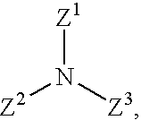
[Z1]N([Z3])[Z2]
